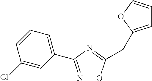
N1=C(C2=CC=CC(Cl)=C2)N=C(CC2=CC=CO2)O1
